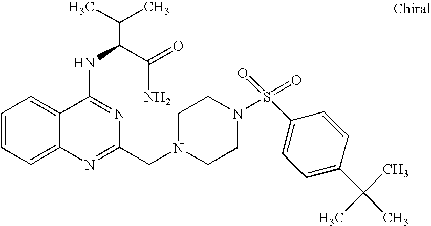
C1=CC=C2C(=C1)C(NC(C(N)=O)C(C)C)=NC(CN1CCN(S(=O)(C3=CC=C(C(C)(C)C)C=C3)=O)CC1)=N2
